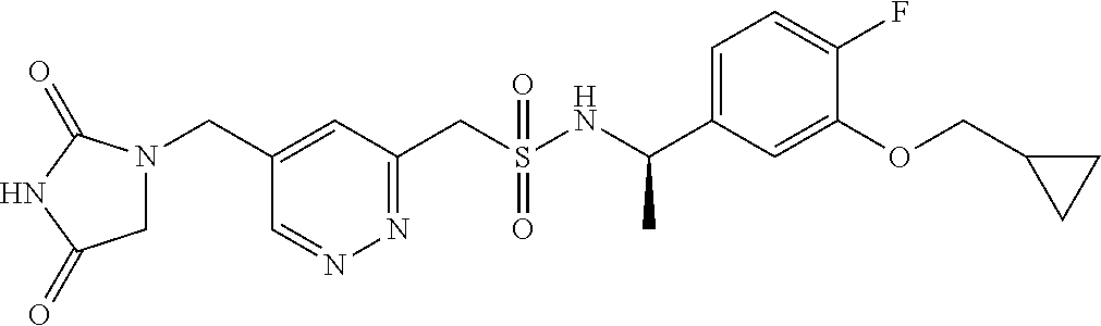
C1=C(CN2CC(=O)NC2=O)C=NN=C1CS(NC(C1=CC=C(F)C(OCC2CC2)=C1)C)(=O)=O
